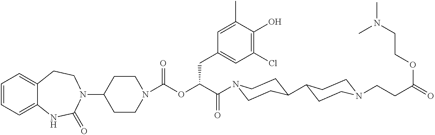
C1=CC=C2C(=C1)CCN(C1CCN(C(=O)OC(C(=O)N3CCC(C4CCN(CCC(=O)OCCN(C)C)CC4)CC3)CC3=CC(Cl)=C(O)C(C)=C3)CC1)C(=O)N2
